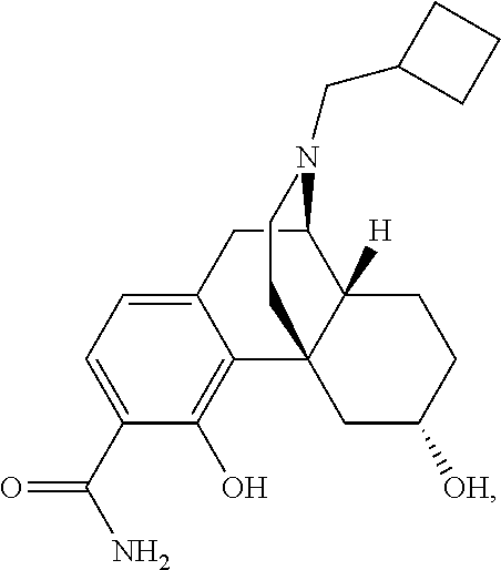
C1(C(N)=O)=CC=C2C(=C1O)C13C([H])(C(C2)N(CC2CCC2)CC1)CCC([OH])C3
